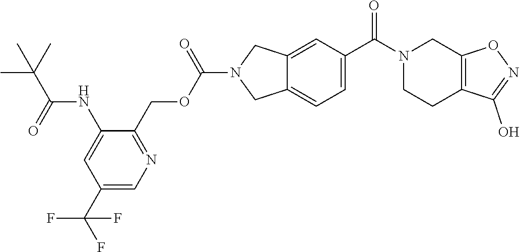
C12=CC(C(N3CCC4=C(C3)ON=C4O)=O)=CC=C1CN(C(OCC1=NC=C(C(F)(F)F)C=C1NC(C(C)(C)C)=O)=O)C2
